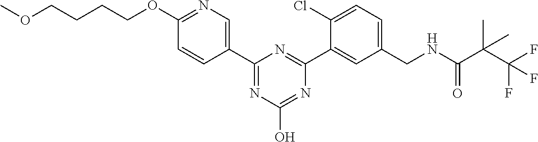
C1=CC(C2=NC(O)=NC(C3=CC(CNC(C(C(F)(F)F)(C)C)=O)=CC=C3Cl)=N2)=CN=C1OCCCCOC
